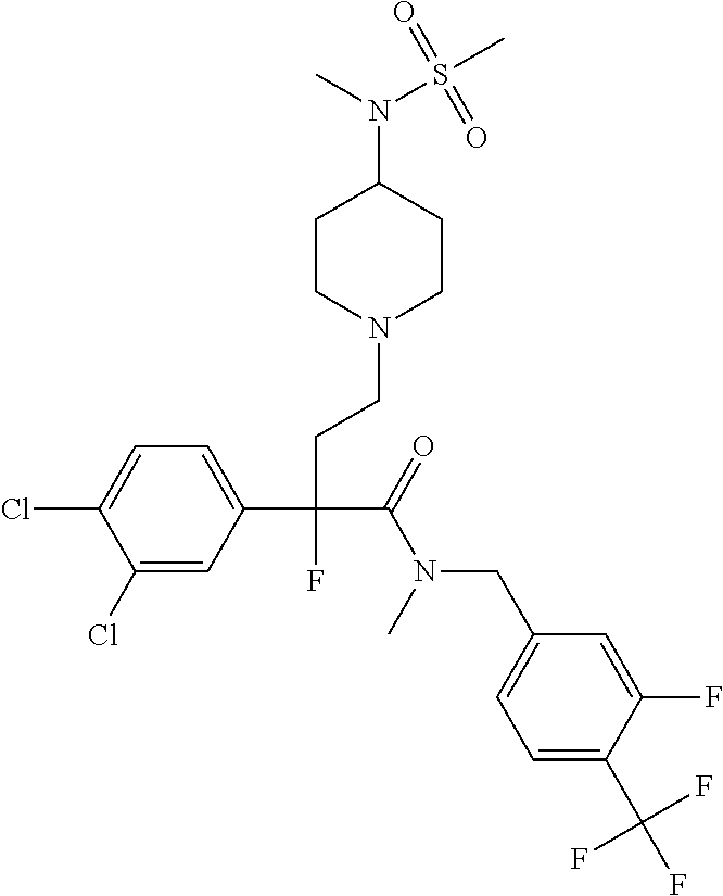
C1(Cl)=CC(C(CCN2CCC(N(C)S(C)(=O)=O)CC2)(C(=O)N(CC2=CC=C(C(F)(F)F)C(F)=C2)C)F)=CC=C1Cl
